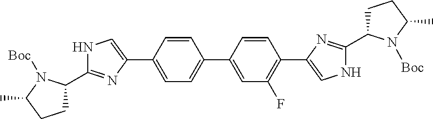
C1=C(C2=CC=C(C3=CNC(C4CCC(C)N4[Boc])=N3)C=C2)C=CC(C2=CNC(C3CCC(C)N3[Boc])=N2)=C1F
